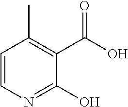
C1=CN=C(O)C(C(O)=O)=C1C
